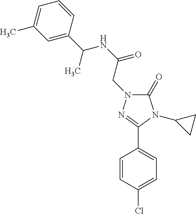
C1(=O)N(CC(NC(C2=CC(C)=CC=C2)C)=O)N=C(C2=CC=C(Cl)C=C2)N1C1CC1
